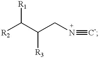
[R2]C(C(CN#[C-])[R3])[R1]
